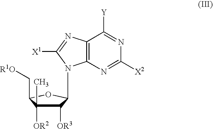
C1([OR3])C([OR2])(C)C(C[R1O])OC1N1C2=C(N=C1[X1])C([Y])=NC([X2])=N2
